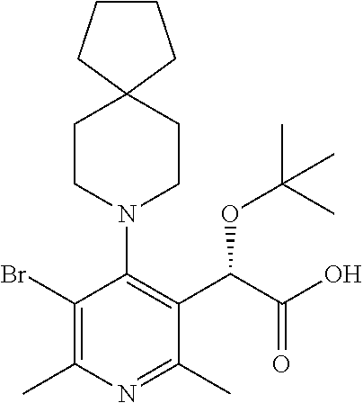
C1CCC2(C1)CCN(C1=C(C(C(O)=O)OC(C)(C)C)C(C)=NC(C)=C1Br)CC2
